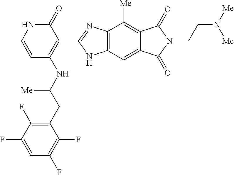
C1(=O)NC=CC(NC(CC2=C(F)C(F)=CC(F)=C2F)[Me])=C1C1=NC2=C(N1)C=C1C(=C2[Me])C(=O)N(CCN([Me])[Me])C1=O
